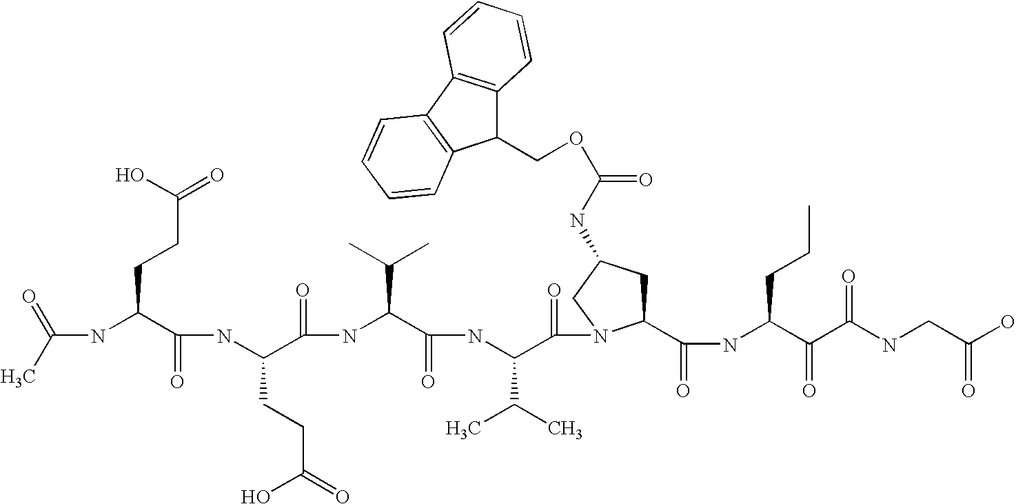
CC(=O)NC(C(NC(C(NC(C(NC(C(=O)N1C(C(NC(C(C(NCC(O)=O)=O)=O)CCC)=O)CC(NC(OCC2C3=C(C4=C2C=CC=C4)C=CC=C3)=O)C1)C(C)C)=O)C(C)C)=O)CCC(O)=O)=O)CCC(=O)O
